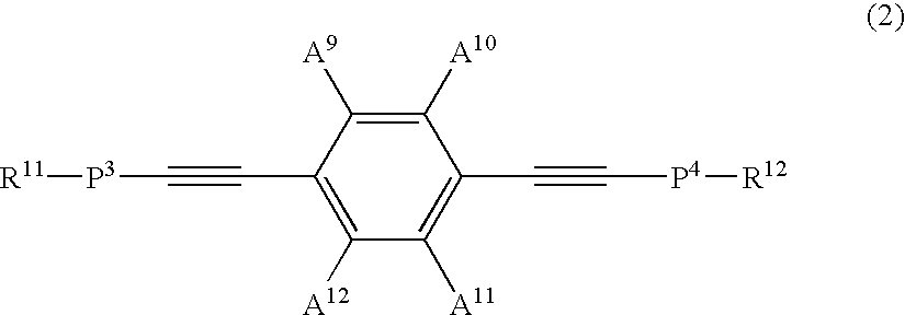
C1([A12])=C(C#C[P3][R11])C([A9])=C([A10])C(C#C[P4][R12])=C1[A11]
